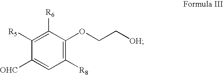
C1([R8])=C(OCC[OH])C([R6])=C([R5])C([OHC])=C1
